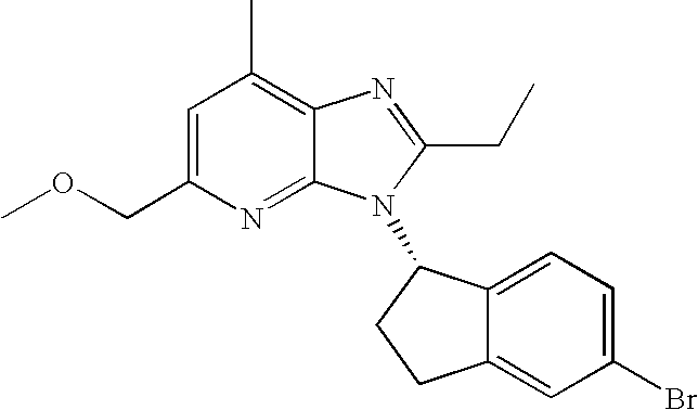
C1=C(COC)N=C2C(=C1C)N=C(CC)N2C1C2=CC=C(Br)C=C2CC1
